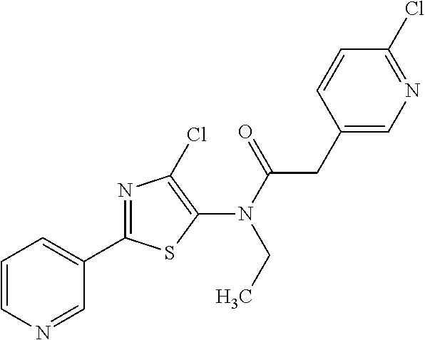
C1(C2=NC(Cl)=C(N(CC)C(=O)CC3=CN=C(Cl)C=C3)S2)=CC=CN=C1
